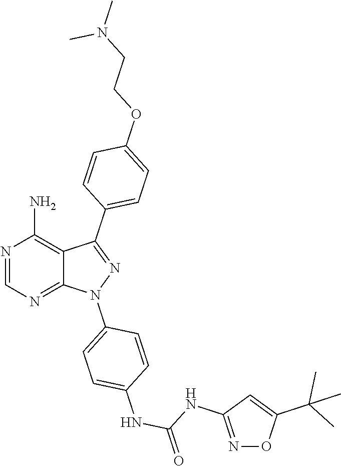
N1=CN=C2C(=C1N)C(C1=CC=C(OCCN(C)C)C=C1)=NN2C1=CC=C(NC(=O)NC2=NOC(C(C)(C)C)=C2)C=C1
